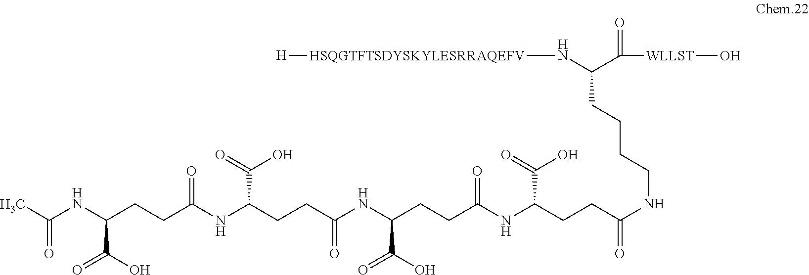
[H][HSQGTFTSDYSKYLESRRAQEFV]NC(C([WLLST]O)=O)CCCCNC(CCC(NC(CCC(NC(CCC(NC(CCC(NC(C)=O)C(O)=O)=O)C(=O)O)=O)C(O)=O)=O)C(=O)O)=O
